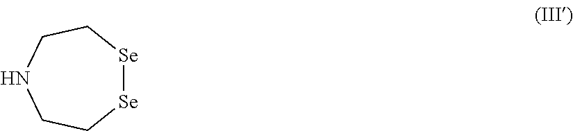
[Se]1[Se]CCNCC1
